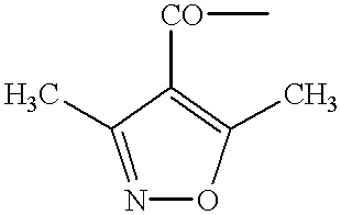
N1=C(C)C([CO]C)=C(C)O1
